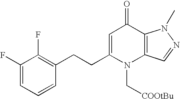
C1(F)=CC=CC(CCC2=CC(=O)C3=C(N2C[COOtBu])C=NN3C)=C1F
